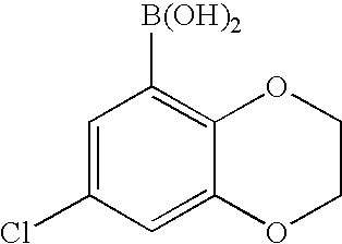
C1=C(Cl)C=C2C(=C1[B(OH)2])OCCO2
